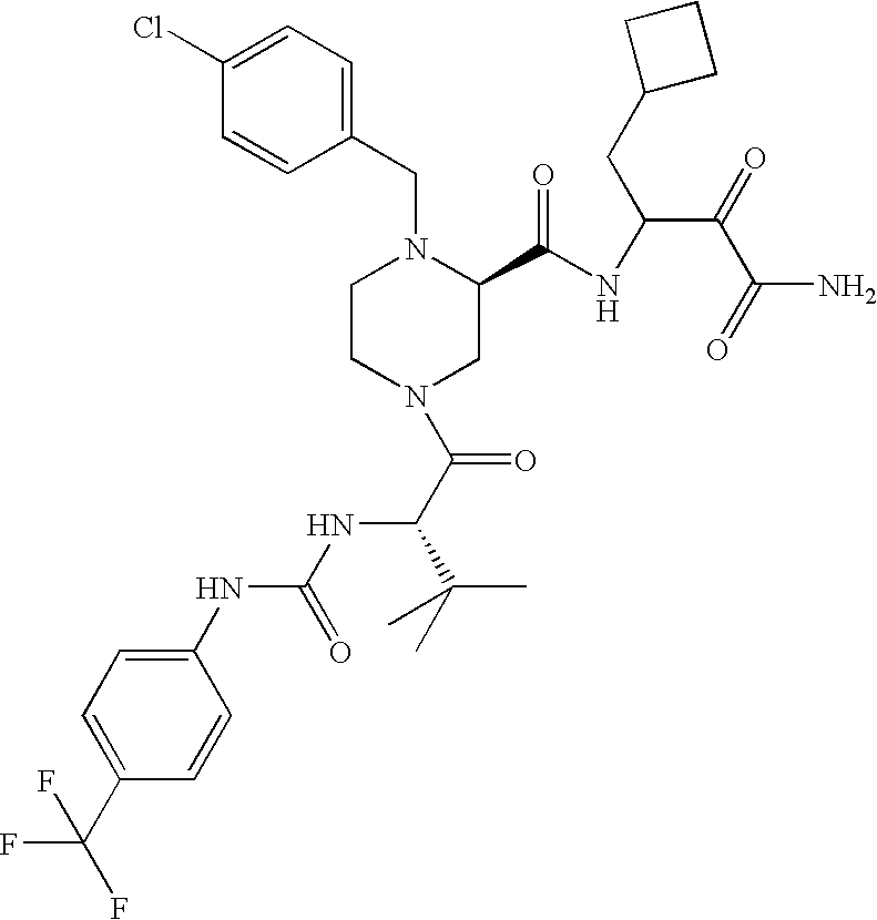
N1(C(C(NC(NC2=CC=C(C(F)(F)F)C=C2)=O)C(C)(C)C)=O)CC(C(NC(C(C(N)=O)=O)CC2CCC2)=O)N(CC2=CC=C(Cl)C=C2)CC1
